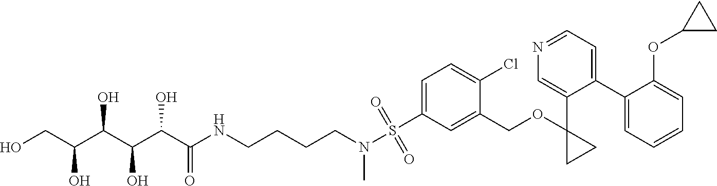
OCC(C(C(C(C(NCCCCN(C)S(C1=CC=C(Cl)C(COC2(C3=CN=CC=C3C3=CC=CC=C3OC3CC3)CC2)=C1)(=O)=O)=O)O)O)O)O
